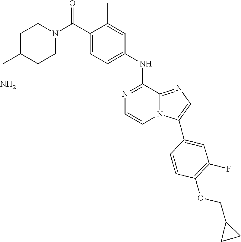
C1N(C(C2=CC=C(NC3=NC=CN4C3=NC=C4C3=CC(F)=C(OCC4CC4)C=C3)C=C2C)=O)CCC(CN)C1
